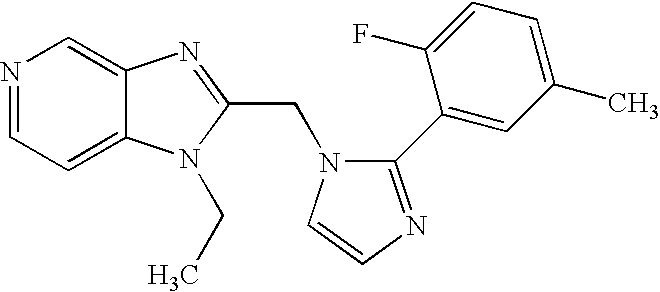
N1=CC=C2C(=C1)N=C(CN1C=CN=C1C1=CC(C)=CC=C1F)N2CC
